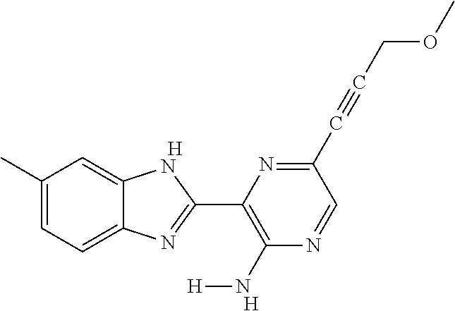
[H].C1(C)=CC=C2C(=C1)NC(C1=C(N[H])N=CC(C#CCOC)=N1)=N2.[H]
